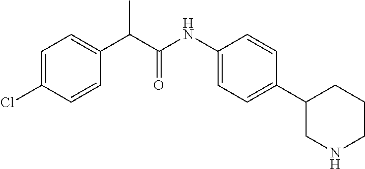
C1(NC(C(C2=CC=C(Cl)C=C2)C)=O)=CC=C(C2CNCCC2)C=C1
